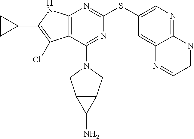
C1(SC2=CN=C3C(=C2)N=CC=N3)=NC2=C(C(N3CC4C(C3)C4N)=N1)C(Cl)=C(C1CC1)N2
